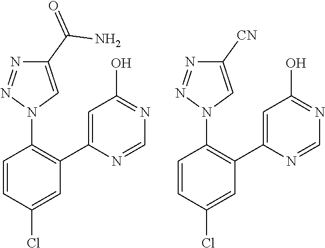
C1=NC(C2=C(N3C=C(C(=O)N)N=N3)C=CC(Cl)=C2)=CC(O)=N1.C1=NC(C2=C(N3C=C([CN])N=N3)C=CC(Cl)=C2)=CC(O)=N1
